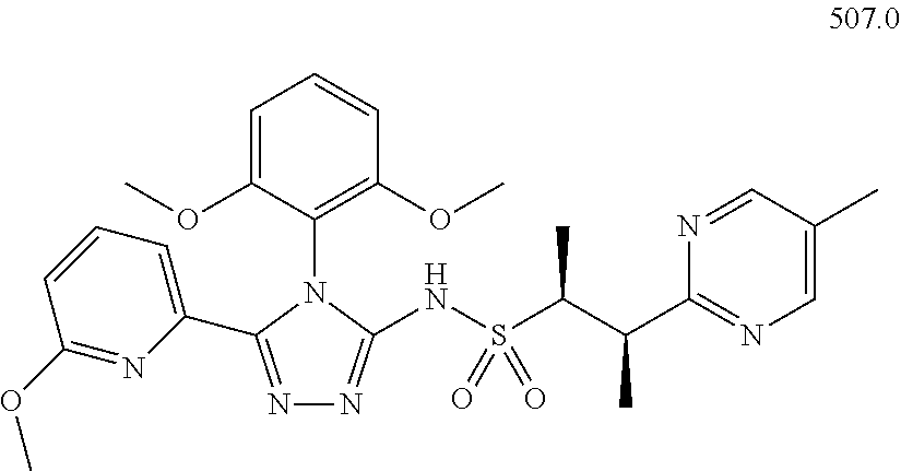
N1=C(C2=CC=CC(OC)=N2)N(C2=C(OC)C=CC=C2OC)C(NS(C(C(C2=NC=C(C)C=N2)C)C)(=O)=O)=N1
